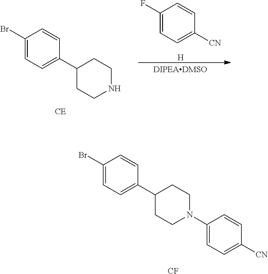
C1(Br)=CC=C(C2CCNCC2)C=C1.C1(F)=CC=C([CN])C=C1.[H].C1(Br)=CC=C(C2CCN(C3=CC=C([CN])C=C3)CC2)C=C1.[CF]
